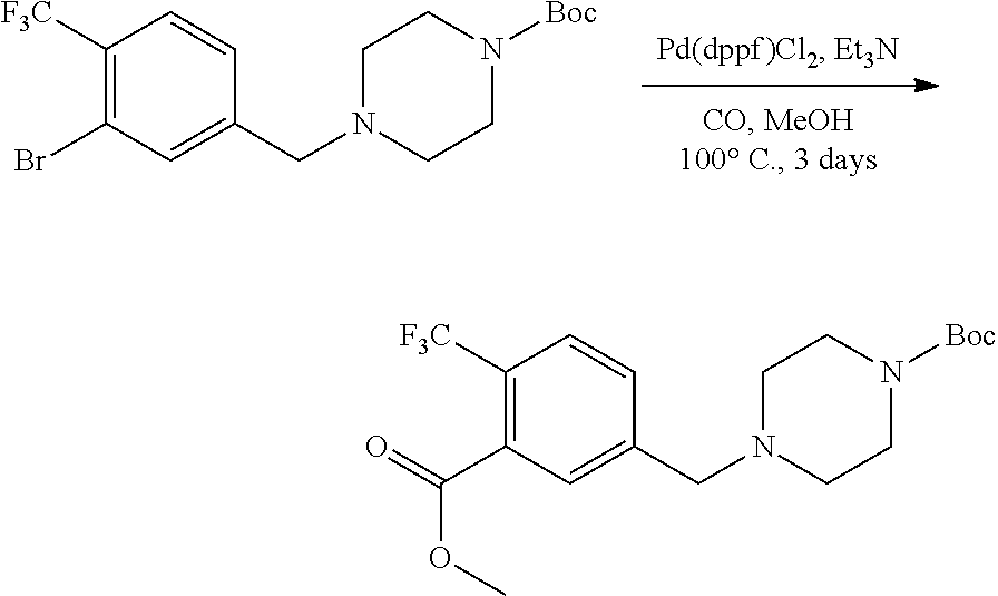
C1([F3C])=C(Br)C=C(CN2CCN([Boc])CC2)C=C1.C1([F3C])=C(C(=O)OC)C=C(CN2CCN([Boc])CC2)C=C1
